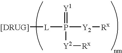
[L](P(=[Y1])([Y2][Rx])[Y2][Rx])[[DRUG]]
